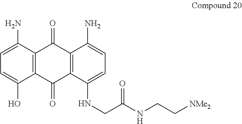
C1=C(O)C2=C(C(N)=C1)C(=O)C1=C(C2=O)C(NCC(NCC[NMe2])=O)=CC=C1N
